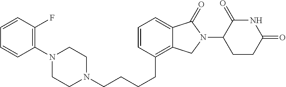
C(CCCC1=C2C(=CC=C1)C(=O)N(C1C(=O)NC(=O)CC1)C2)N1CCN(C2=C(F)C=CC=C2)CC1
